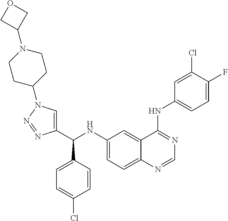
C1(NC(C2=CN(C3CCN(C4COC4)CC3)N=N2)C2=CC=C(Cl)C=C2)=CC=C2C(=C1)C(NC1=CC=C(F)C(Cl)=C1)=NC=N2
